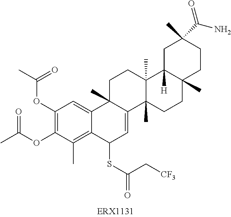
C1(OC(=O)C)=C(OC(C)=O)C(C)=C2C(=C1)C1(C)C(=CC2SC(=O)C[CF3])C2(C)C(C)(CC1)C1([H])C(C)(CC2)CCC(C)(C(N)=O)C1
